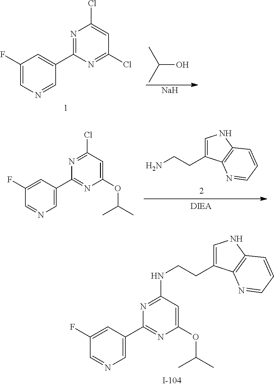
C1(F)=CN=CC(C2=NC(Cl)=CC(Cl)=N2)=C1.C(O)(C)C.[Na].C1=C(CCN)C2=C(N1)C=CC=N2.C1(F)=CC(C2=NC(OC(C)C)=CC(Cl)=N2)=CN=C1.C1(F)=CC(C2=NC(OC(C)C)=CC(NCCC3=CNC4=C3N=CC=C4)=N2)=CN=C1
